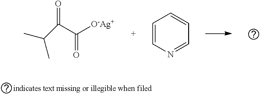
C(C([O-Ag+])=O)(=O)C(C)C.C1=CN=CC=C1
